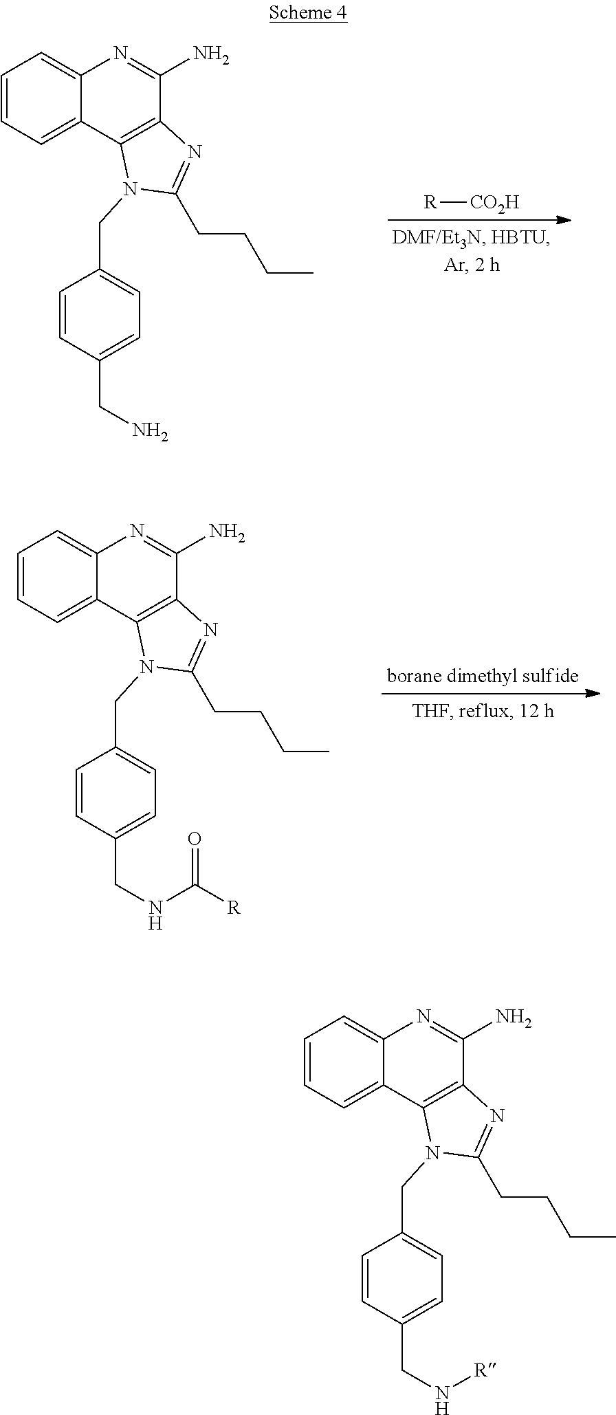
C1=CC=C2C(=C1)N=C(N)C1=C2N(CC2=CC=C(CN[R])C=C2)C(CCCC)=N1.C1=CC=C2C(=C1)N=C(N)C1=C2N(CC2=CC=C(CN)C=C2)C(CCCC)=N1.[R][CO2H].C1=CC=C2C(=C1)N=C(N)C1=C2N(CC2=CC=C(CNC([R])=O)C=C2)C(CCCC)=N1
